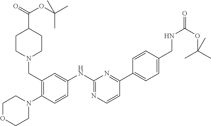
C1(CN2CCC(C(=O)OC(C)(C)C)CC2)=C(N2CCOCC2)C=CC(NC2=NC=CC(C3=CC=C(CNC(OC(C)(C)C)=O)C=C3)=N2)=C1
